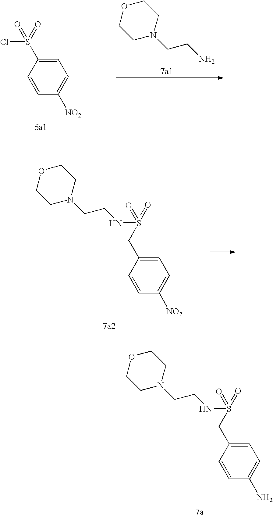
C1=CC(S(=O)(=O)Cl)=CC=C1[NO2].O1CCN(CCN)CC1.C1=CC(CS(=O)(=O)NCCN2CCOCC2)=CC=C1[NO2].C1=CC(CS(=O)(=O)NCCN2CCOCC2)=CC=C1N
